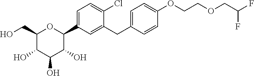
C1(CO)C(O)C(O)C(O)C(C2=CC=C(Cl)C(CC3=CC=C(OCCOCC(F)F)C=C3)=C2)O1
